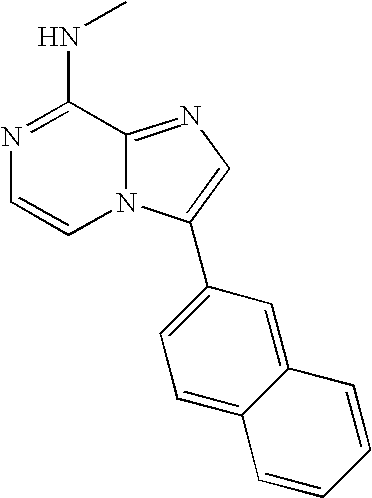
N1=C(NC)C2=NC=C(C3=CC=C4C(=C3)C=CC=C4)N2C=C1
